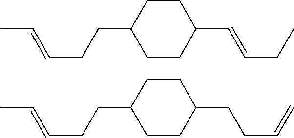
C1(C=CCC)CCC(CCC=CC)CC1.C1(CCC=C)CCC(CCC=CC)CC1
